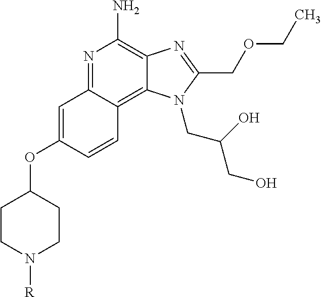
C1CN([R])CCC1OC1=CC2=NC(N)=C3C(=C2C=C1)N(CC(O)CO)C(COCC)=N3
